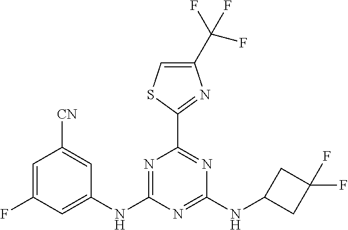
C1=C(F)C=C(NC2=NC(C3=NC(C(F)(F)F)=CS3)=NC(NC3CC(F)(F)C3)=N2)C=C1[CN]
